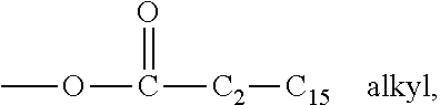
COC(=O)[C2][C15].[alkyl]
